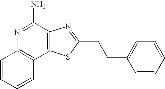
N1=C(N)C2=C(C3=C1C=CC=C3)SC(CCC1=CC=CC=C1)=N2
